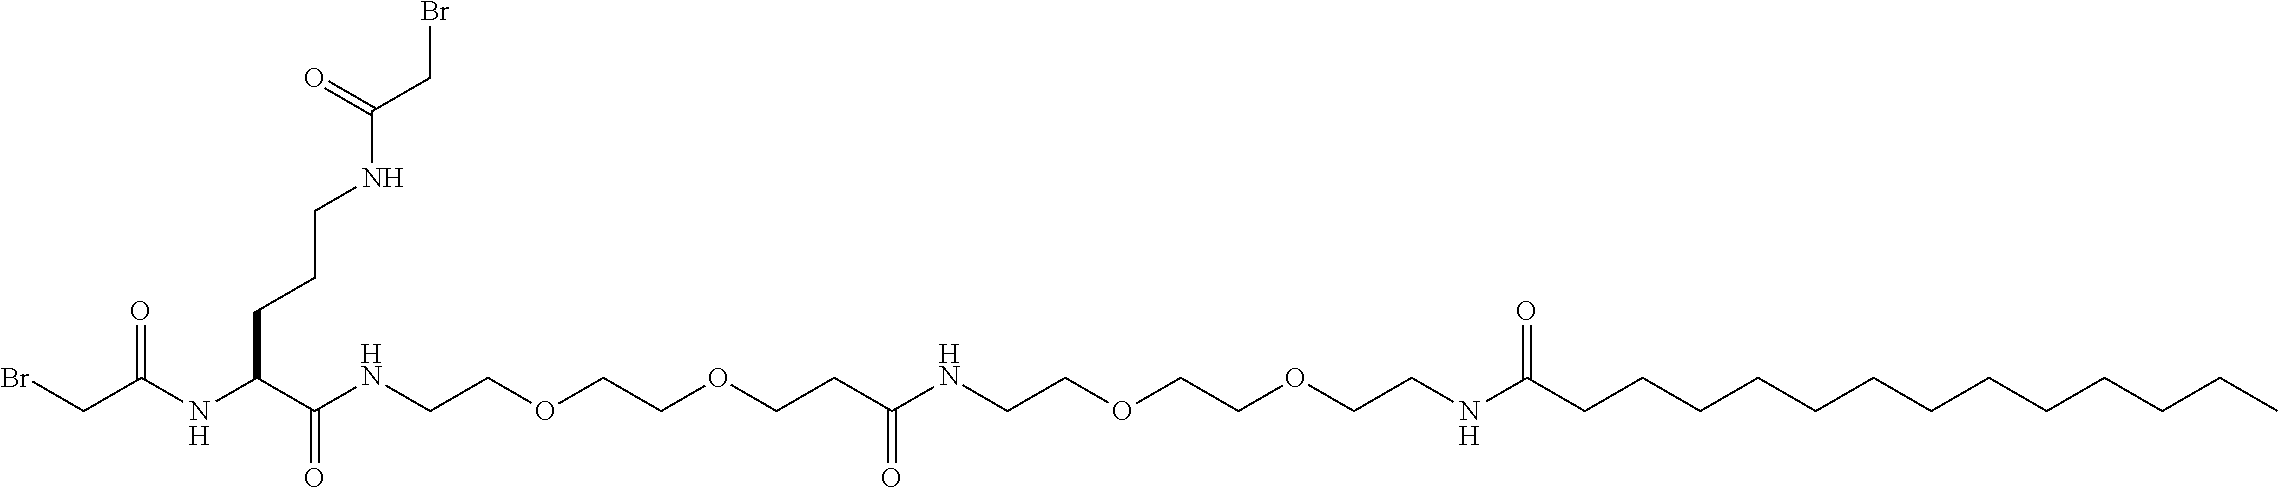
C(C(NC(C(NCCOCCOCCC(NCCOCCOCCNC(CCCCCCCCCCCCC)=O)=O)=O)CCCNC(CBr)=O)=O)Br
